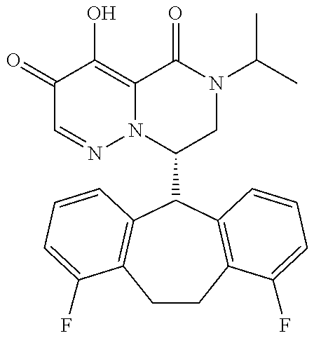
C1(C2C3=C(CCC4=C2C=CC=C4F)C(F)=CC=C3)CN(C(C)C)C(=O)C2=C(O)C(=O)C=NN12
